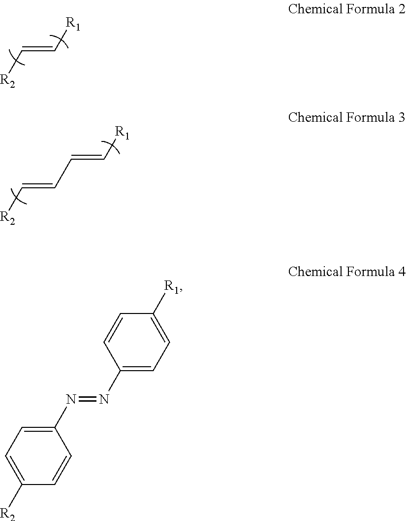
C(=CC=C[R1])[R2].C(=C[R1])[R2].C1(N=NC2=CC=C([R2])C=C2)=CC=C([R1])C=C1
